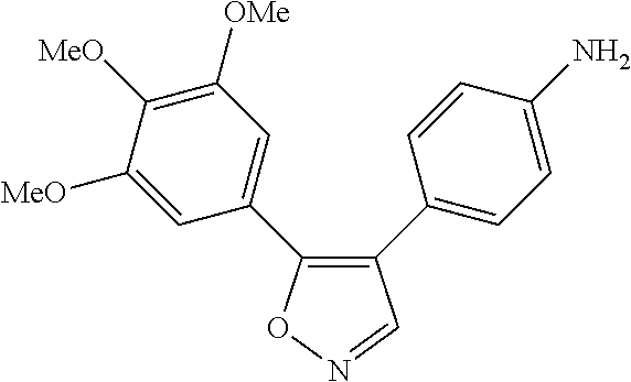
C1(C2=CC=C(N)C=C2)=C(C2=CC([OMe])=C([MeO])C([MeO])=C2)ON=C1
